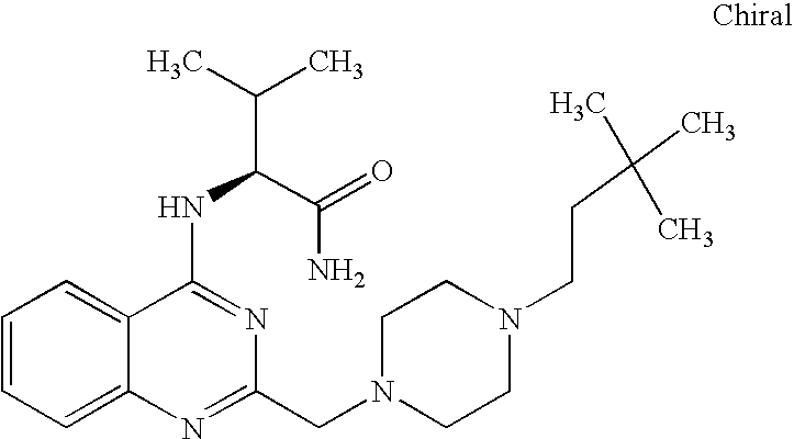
C1=CC=C2C(=C1)C(NC(C(C)C)C(=O)N)=NC(CN1CCN(CCC(C)(C)C)CC1)=N2
